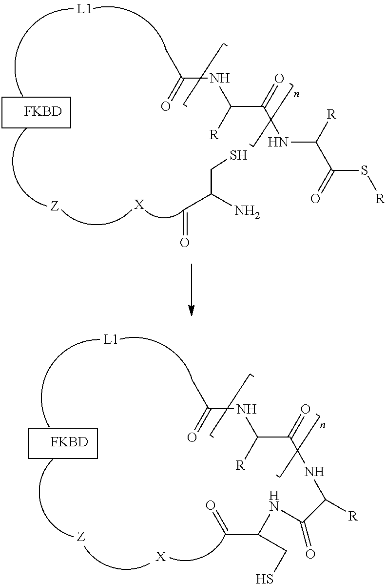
[FKBD].[X].CC(=O)NC(C(=O)NC(C(=O)S[R])[R])[R].C(=O)C(CS)N.CC(=O)NC(C(=O)NC(C(NC(C=O)CS)=O)[R])[R].[X].[FKBD]
